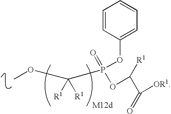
COC(P(=O)(OC(C([OR1])=O)[R1])OC1=CC=CC=C1)([R1])[R1]
